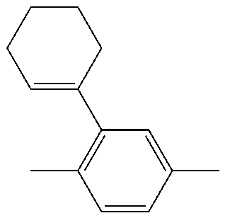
C1=CC(C)=CC(C2=CCCCC2)=C1C
